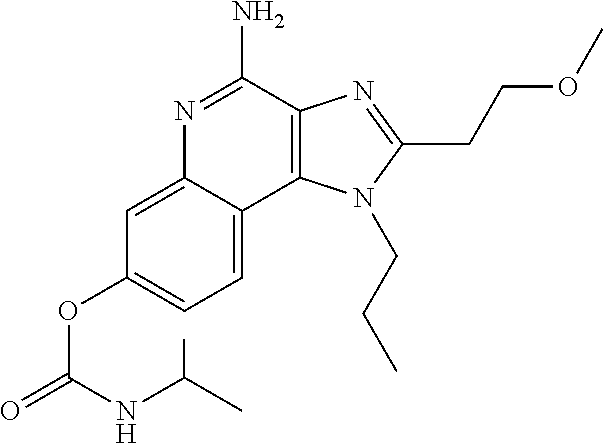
N1=C(N)C2=C(C3=CC=C(OC(NC(C)C)=O)C=C13)N(CCC)C(CCOC)=N2
